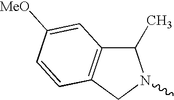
C1(C)C2=C(CN1C)C=CC([MeO])=C2
